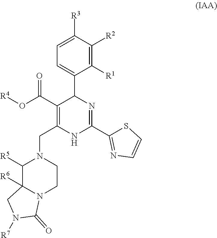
C1([R1])=C([R2])C([R3])=CC=C1C1C(C(=O)O[R4])=C(CN2C([R5])C3([R6])N(CC2)C(=O)N([R7])C3)NC(C2=NC=CS2)=N1
